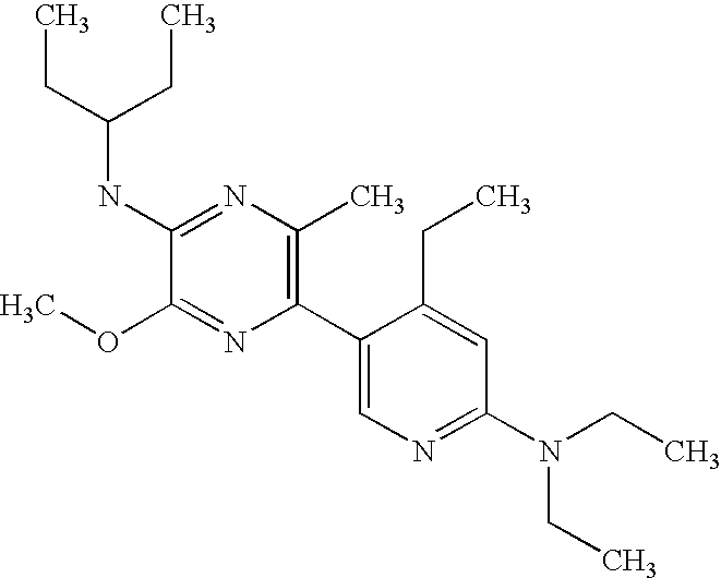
C(NC1=NC(C)=C(C2=CN=C(N(CC)CC)C=C2CC)N=C1OC)(CC)CC
